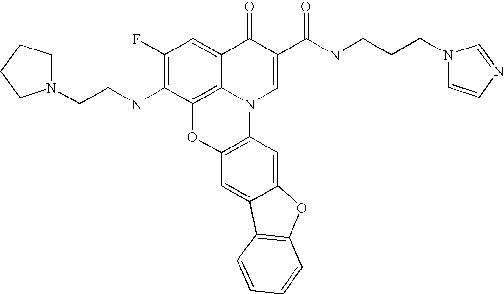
C1(F)=C(NCCN2CCCC2)C2=C3C(=C1)C(=O)C(C(=O)NCCCN1C=CN=C1)=CN3C1=C(O2)C=C2C(=C1)OC1=C2C=CC=C1
